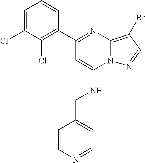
C1=C(Cl)C(Cl)=C(C2=NC3=C(Br)C=NN3C(NCC3=CC=NC=C3)=C2)C=C1
